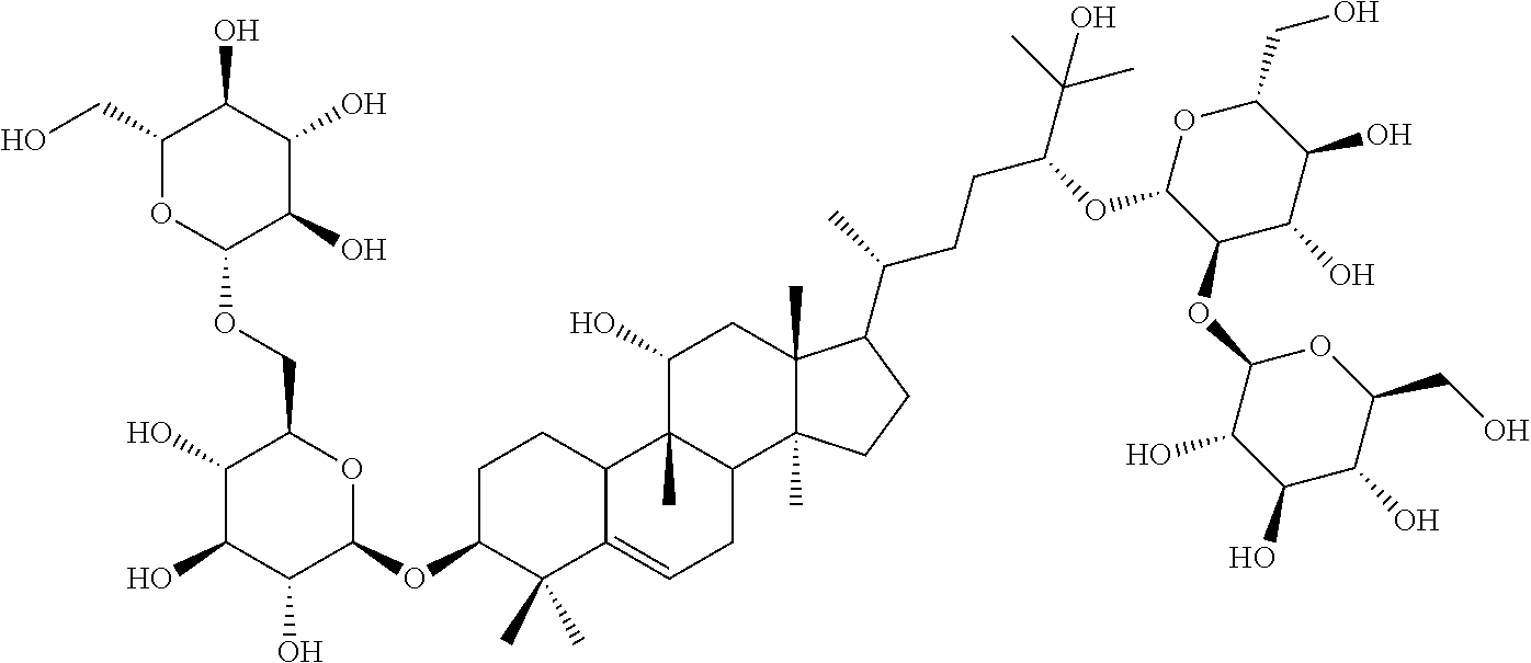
C1(CO)OC(OCC2C(O)C(O)C(O)C(OC3C(C)(C)C4=CCC5C(C)(C4CC3)C(O)CC3(C)C5(C)CCC3C(CCC(OC3C(OC4C(O)C(O)C(O)C(CO)O4)C(O)C(O)C(CO)O3)C(C)(C)O)C)O2)C(O)C(O)C1O
